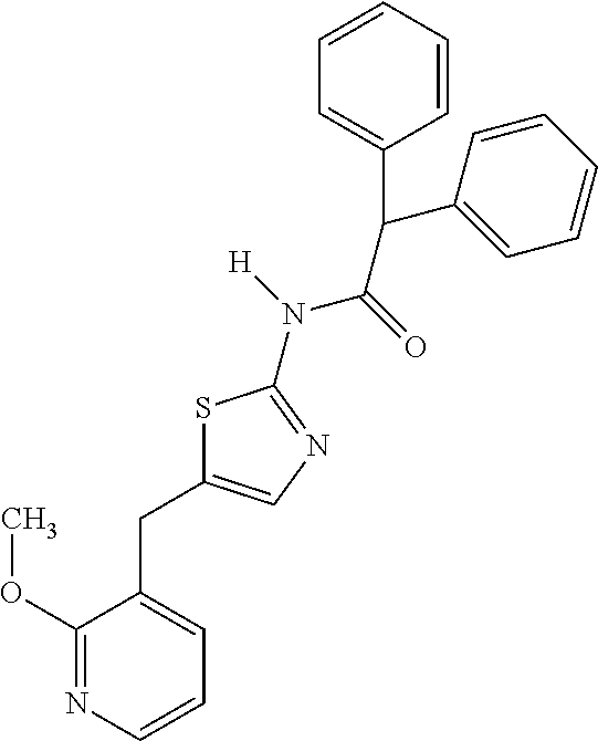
S1C(CC2=CC=CN=C2OC)=CN=C1N(C(C(C1=CC=CC=C1)C1=CC=CC=C1)=O)[H]
